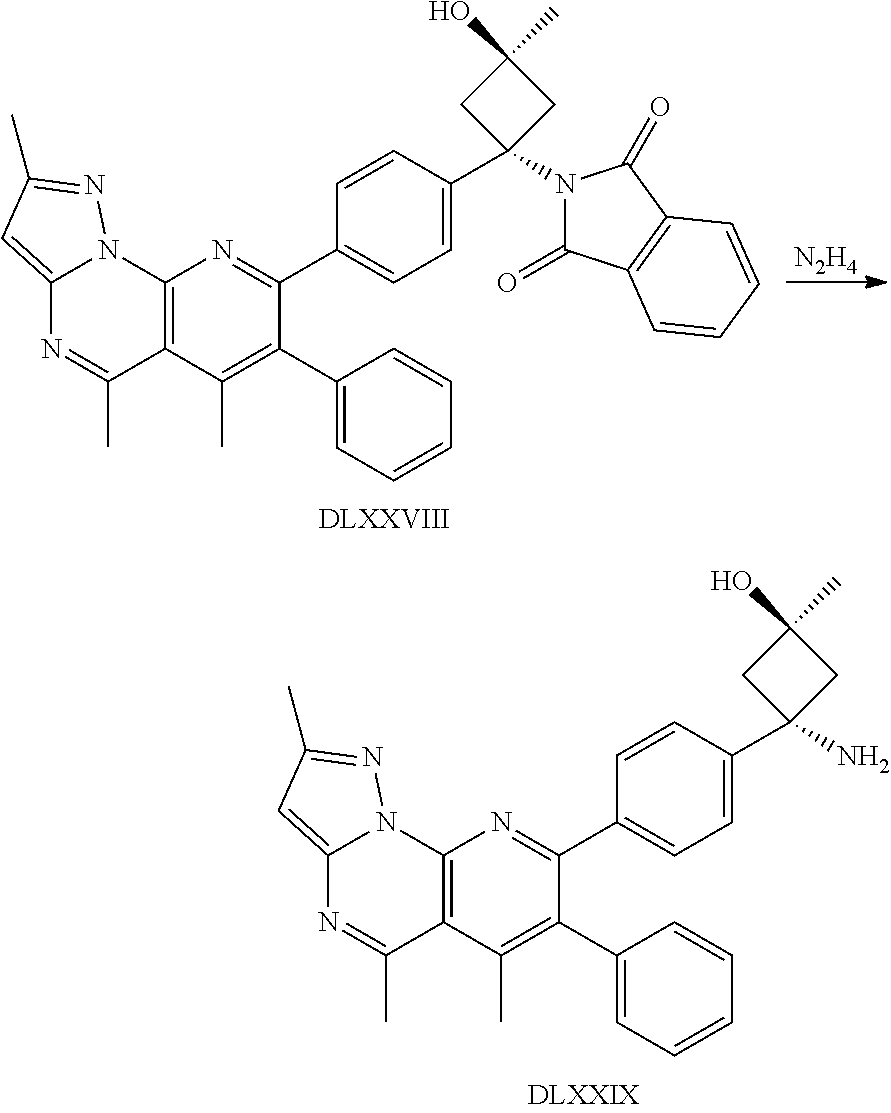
[N2H4].C1(C2=CC=C(C3=NC4=C(C(C)=C3C3=CC=CC=C3)C(C)=NC3=CC(C)=NN43)C=C2)(N2C(=O)C3=C(C2=O)C=CC=C3)CC(O)(C)C1.NC1(C2=CC=C(C3=NC4=C(C(C)=C3C3=CC=CC=C3)C(C)=NC3=CC(C)=NN43)C=C2)CC(O)(C)C1
